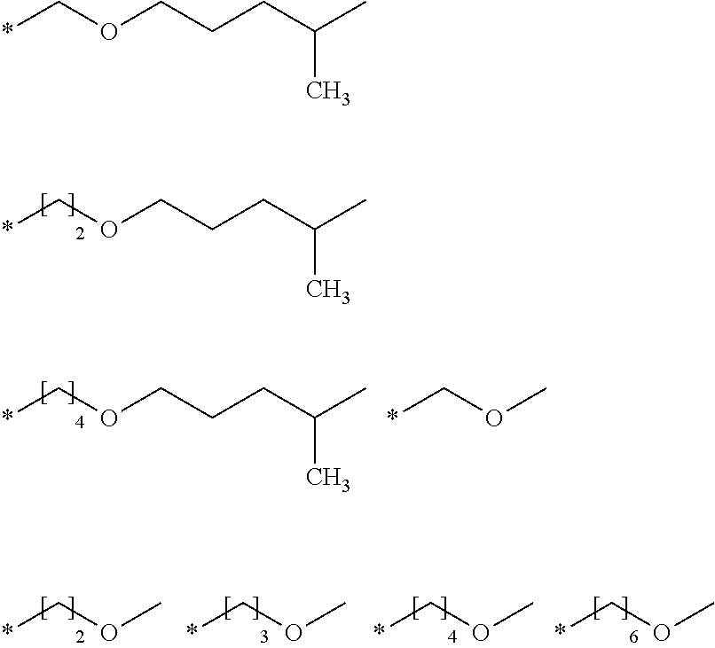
*COCCCC(C)C.*COCCCC(C)C.*COC.*COC.*COC.*COC.*COC.*COCCCC(C)C
